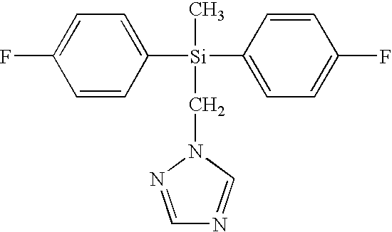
C1=C([Si](C2=CC=C(F)C=C2)(C)CN2C=NC=N2)C=CC(F)=C1
